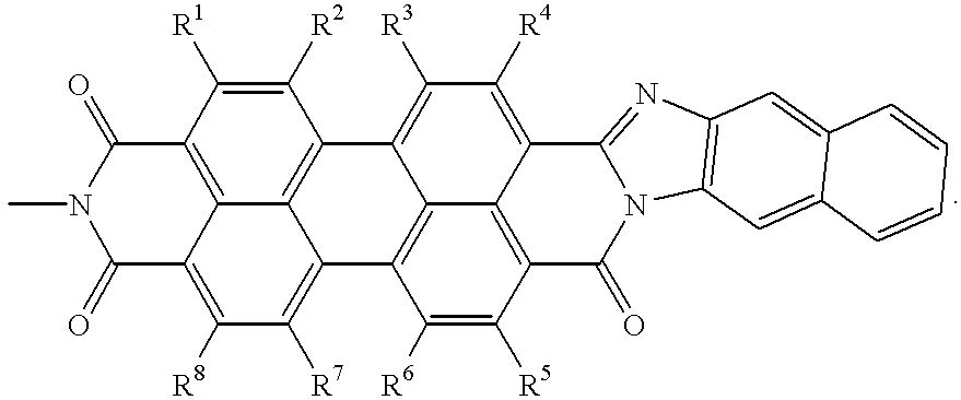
N1(C)C(=O)C2=C([R8])C([R7])=C3C4=C(C([R2])=C([R1])C(=C24)C1=O)C1=C([R3])C([R4])=C2C4=C(C([R5])=C([R6])C3=C14)C(=O)N1C2=NC2=C1C=C1C(=C2)C=CC=C1
